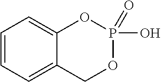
C1=CC=C2C(=C1)OP(O)(=O)OC2
